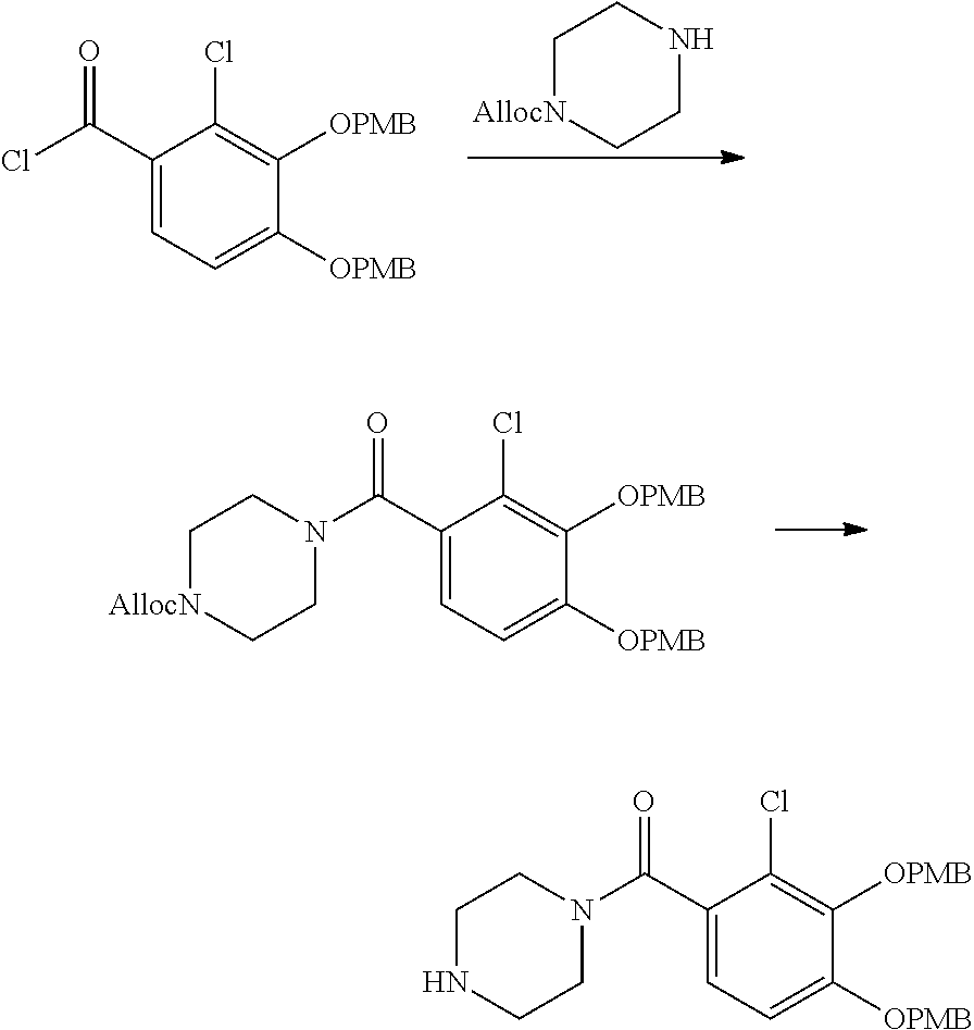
C1(Cl)=C([OPMB])C([OPMB])=CC=C1C(Cl)=O.C1[AllocN]CCNC1.C1([OPMB])=C(Cl)C(C(N2CC[AllocN]CC2)=O)=CC=C1[OPMB].C1([OPMB])=C(Cl)C(C(N2CCNCC2)=O)=CC=C1[OPMB]
